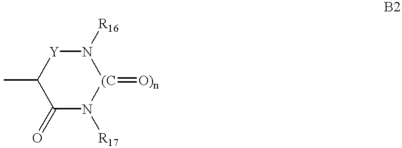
[Y]1C(C)C(=O)N([R17])[(C](=[O)n])N1[R16]
